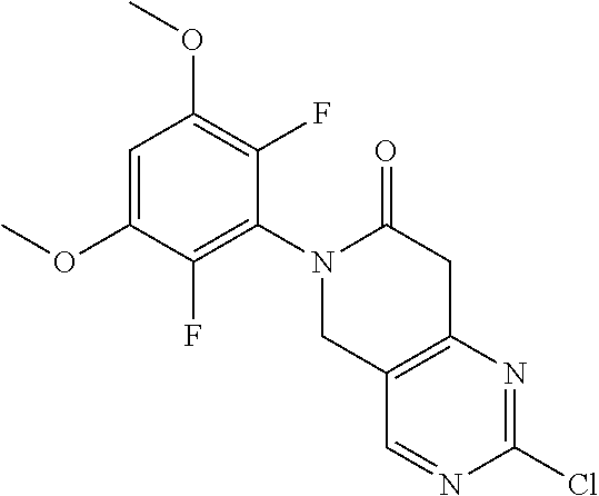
C1(OC)=CC(OC)=C(F)C(N2CC3=C(N=C(Cl)N=C3)CC2=O)=C1F
